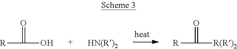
[R]C(O)=O.[R]C([R(R)2])=O
